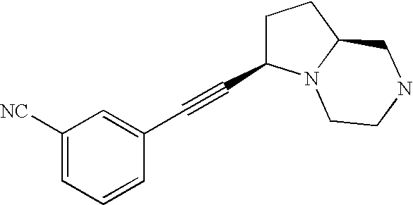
C1([NC])=CC=CC(C#CC2CCC3N2CCNC3)=C1
